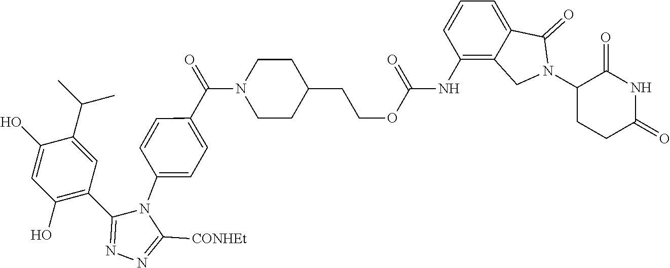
C1(O)=C(C2=NN=C([CONHEt])N2C2=CC=C(C(=O)N3CCC(CCOC(NC4=C5C(=CC=C4)C(=O)N(C4CCC(=O)NC4=O)C5)=O)CC3)C=C2)C=C(C(C)C)C(O)=C1
